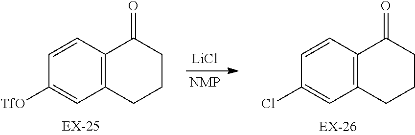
[LiCl].C1([TfO])=CC2=C(C=C1)C(=O)CCC2.C1(Cl)=CC2=C(C=C1)C(=O)CCC2
